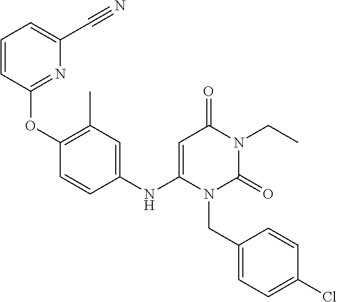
O(C1=C(C)C=C(NC2=CC(=O)N(CC)C(=O)N2CC2=CC=C(Cl)C=C2)C=C1)C1=NC(C#N)=CC=C1
